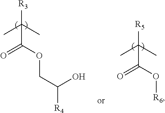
C([R3])(C(=O)OCC(O)[R4])(C)C.C([R5])(C(=O)O[R6])(C)C
